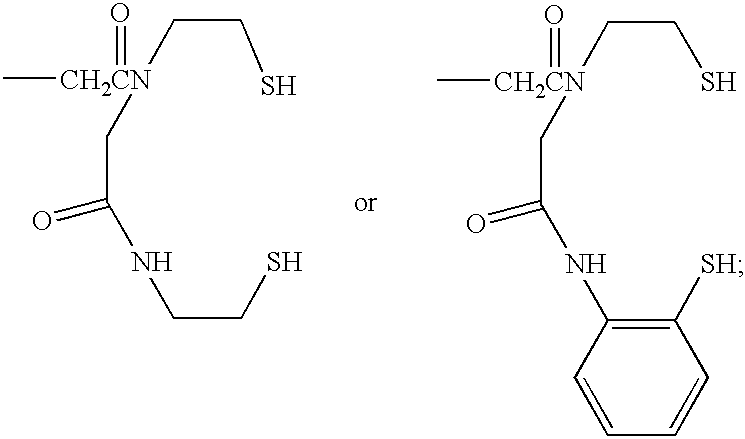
C([CH2CN](=O)(C)CCS)C(NCCS)=O.C([CH2CN](=O)(C)CCS)C(=O)NC1=C([SH])C=CC=C1
